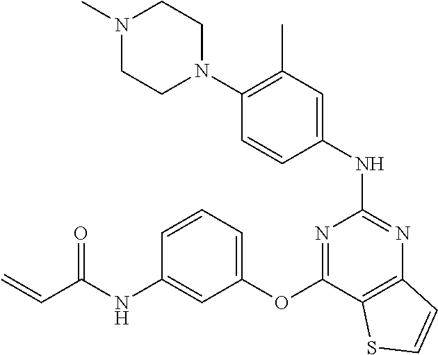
N1(C)CCN(C2=C(C)C=C(NC3=NC4=C(C(OC5=CC=CC(NC(C=C)=O)=C5)=N3)SC=C4)C=C2)CC1
